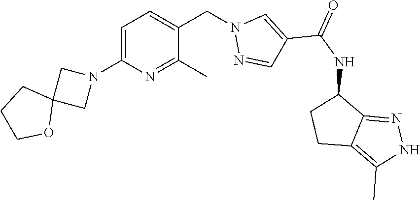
C1=C(N2CC3(C2)CCCO3)N=C(C)C(CN2N=CC(C(NC3CCC4=C(C)NN=C34)=O)=C2)=C1
